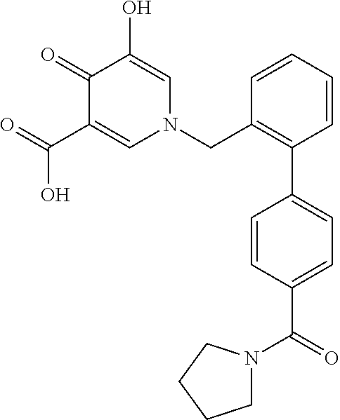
O=C(C1=CN(CC2=C(C3=CC=C(C(=O)N4CCCC4)C=C3)C=CC=C2)C=C(O)C1=O)O
